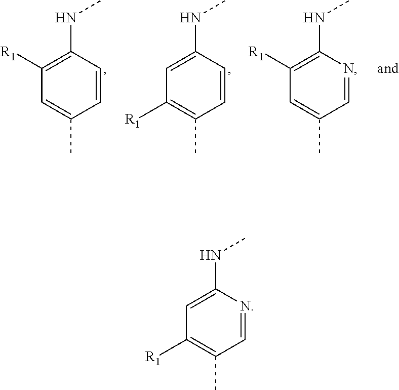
C1=NC(NC)=CC([R1])=C1C.C1=CC(NC)=C([R1])C=C1C.C1=CC(NC)=CC([R1])=C1C.C1=NC(NC)=C([R1])C=C1C
